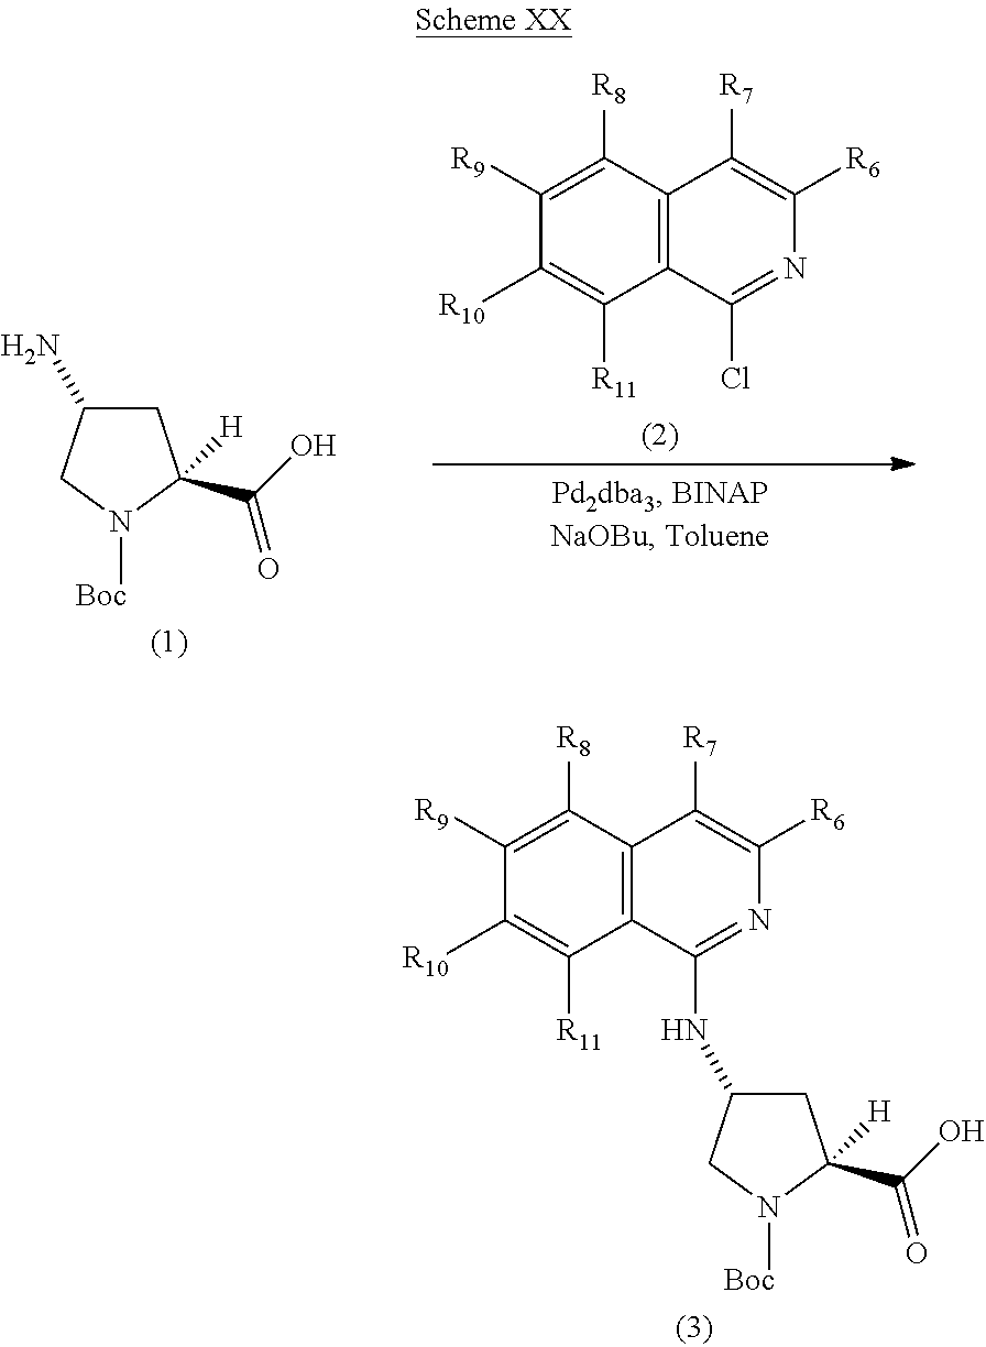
C1C(NC2=NC([R6])=C([R7])C3=C2C([R11])=C([R10])C([R9])=C3[R8])CN([Boc])C1(C(O)=O)[H].C1([R9])=C([R8])C2=C(C([R11])=C1[R10])C(Cl)=NC([R6])=C2[R7].C1C(N)CN([Boc])C1(C(O)=O)[H]
